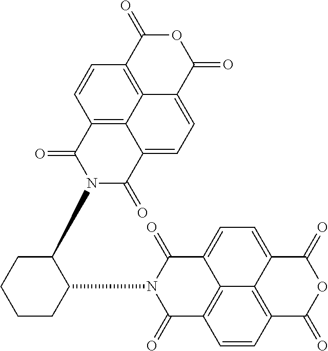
C12=C3C4=C(C=C1)C(=O)OC(=O)C4=CC=C3C(=O)N(C1C(N3C(=O)C4=CC=C5C6=C(C=CC(=C64)C3=O)C(=O)OC5=O)CCCC1)C2=O
